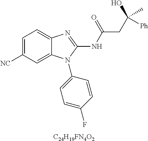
C1=C([NC])C=C2C(=C1)N=C(NC(CC([Ph])(C)O)=O)N2C1=CC=C(F)C=C1.[C24H19FN4O2]
